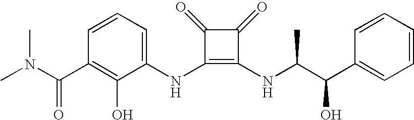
CN(C(C1=C(O)C(NC2=C(NC(C(C3=CC=CC=C3)O)C)C(=O)C2=O)=CC=C1)=O)C
